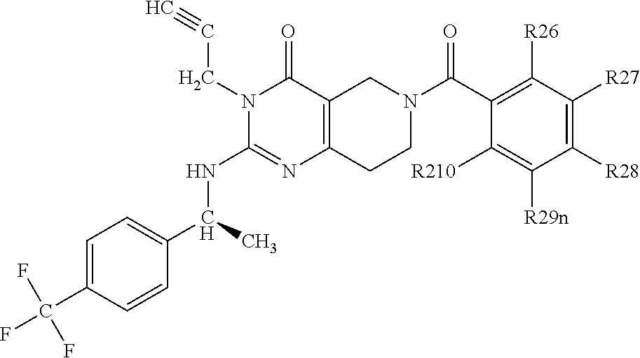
C1=C(C(F)(F)F)C=CC(C(C)NC2=NC3=C(C(=O)N2CC#C)CN(C(C2=C([R26])C([R27])=C([R28])C([R29n])=C2[R210])=O)CC3)=C1
